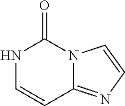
N1C=CC2=NC=CN2C1=O
